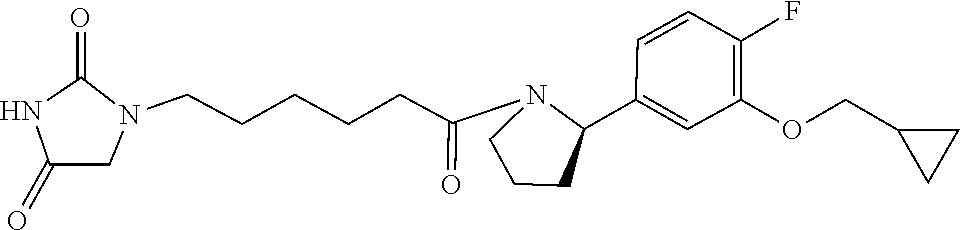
C1=CC(C2N(C(CCCCCN3C(=O)NC(=O)C3)=O)CCC2)=CC(OCC2CC2)=C1F
